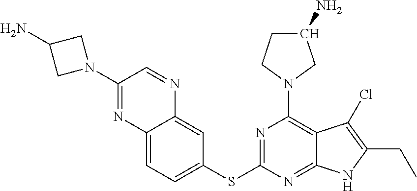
N1=C(SC2=CC=C3C(=C2)N=CC(N2CC(N)C2)=N3)N=C2C(=C1N1CC(N)CC1)C(Cl)=C(CC)N2
